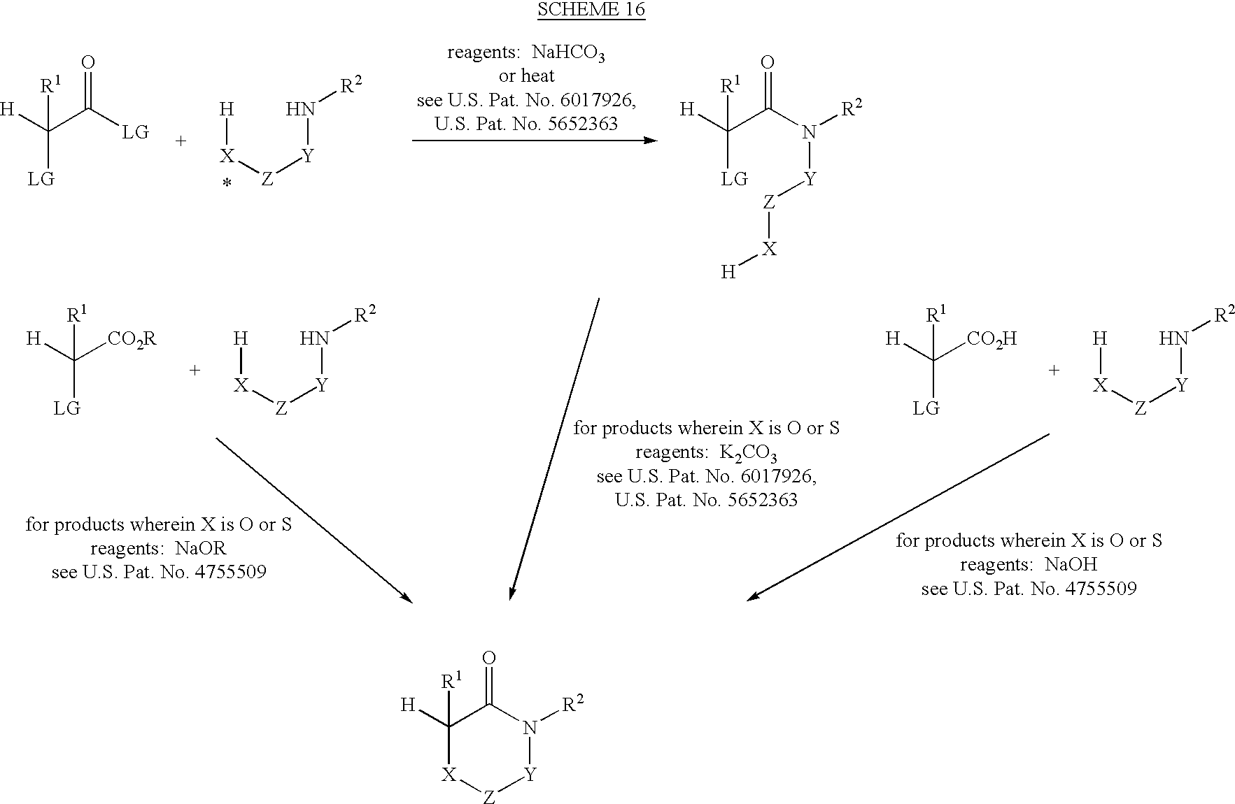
C([LG])([H])(C([LG])=O)[R1].[Z]([Y]N[R2])[X][H].C([LG])([H])(C(N([Y][Z][X][H])[R2])=O)[R1].C([LG])([H])([CO2R])[R1].[Z]([Y]N[R2])[X][H].C([LG])([H])([CO2H])[R1].[Z]([Y]N[R2])[X][H].C1([H])([R1])[X][Z][Y]N([R2])C1=O
